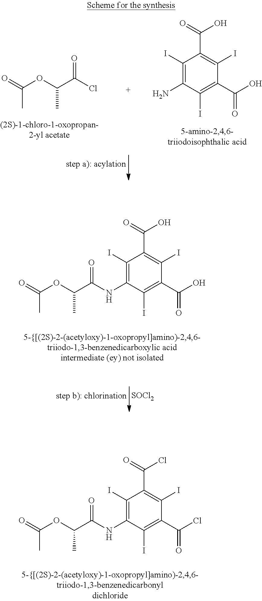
C1(I)=C(N)C(I)=C(C(O)=O)C(I)=C1C(=O)O.O=C(OC(C(Cl)=O)C)C.C1(I)=C(NC(C(OC(=O)C)C)=O)C(I)=C(C(O)=O)C(I)=C1C(=O)O.[SOCl2].C1(I)=C(NC(C(OC(=O)C)C)=O)C(I)=C(C(Cl)=O)C(I)=C1C(=O)Cl
